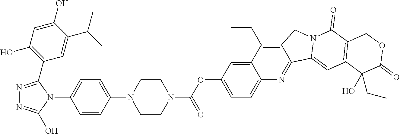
N1=C(C2=C(O)C=C(O)C(C(C)C)=C2)N(C2=CC=C(N3CCN(C(OC4=CC=C5C(=C4)C(CC)=C4C(=N5)C5=CC6=C(C(=O)N5C4)COC(=O)C6(CC)O)=O)CC3)C=C2)C(O)=N1
